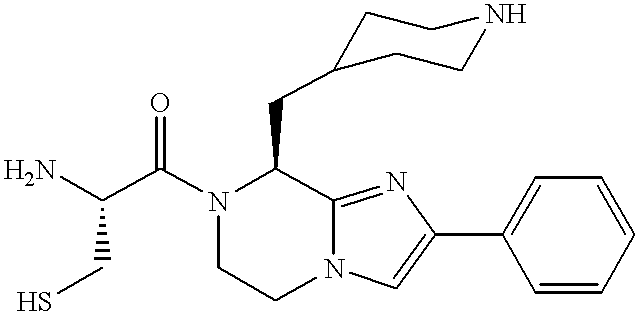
NC(C(N1C(CC2CCNCC2)C2=NC(C3=CC=CC=C3)=CN2CC1)=O)CS
